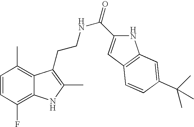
C1=CC(F)=C2C(=C1C)C(CCNC(=O)C1=CC3=C(N1)C=C(C(C)(C)C)C=C3)=C(C)N2
